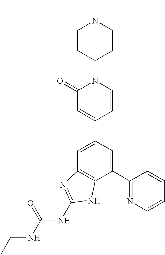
C1=C(C2=CC(=O)N(C3CCN(C)CC3)C=C2)C=C(C2=NC=CC=C2)C2=C1N=C(NC(NCC)=O)N2
